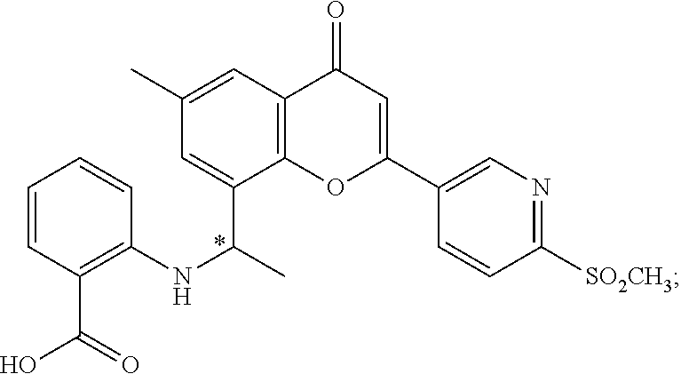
C1=CC=CC(NC(C2=CC(C)=CC3=C2OC(C2=CN=C([SO2CH3])C=C2)=CC3=O)C)=C1C(=O)O
